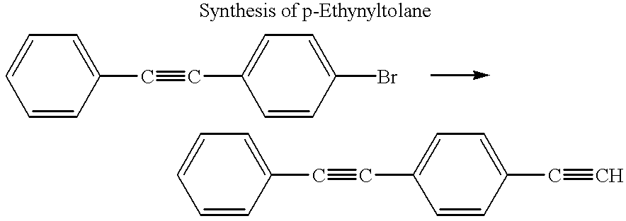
C1=CC(C#CC2=CC=C(Br)C=C2)=CC=C1.C1=CC(C#CC2=CC=C(C#C)C=C2)=CC=C1
